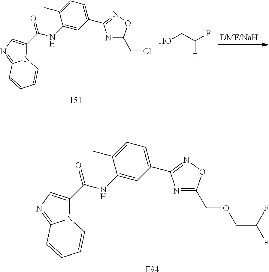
[F94].C(C1=CN=C2N1C=CC=C2)(NC1=CC(C2=NOC(COCC(F)F)=N2)=CC=C1C)=O.C(C1=CN=C2N1C=CC=C2)(NC1=CC(C2=NOC(CCl)=N2)=CC=C1C)=O.OCC(F)F
